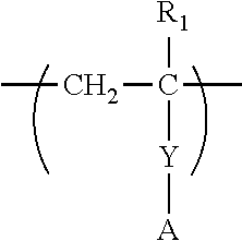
CCC(C)([R1])[Y][A]
